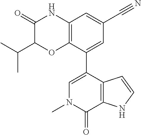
C1(=O)C(C(C)C)OC2=C(N1)C=C(C#N)C=C2C1=CN(C)C(=O)C2=C1C=CN2
